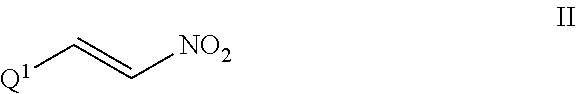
[Q1]C=C[NO2]
